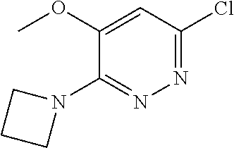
N1=C(Cl)C=C(OC)C(N2CCC2)=N1
